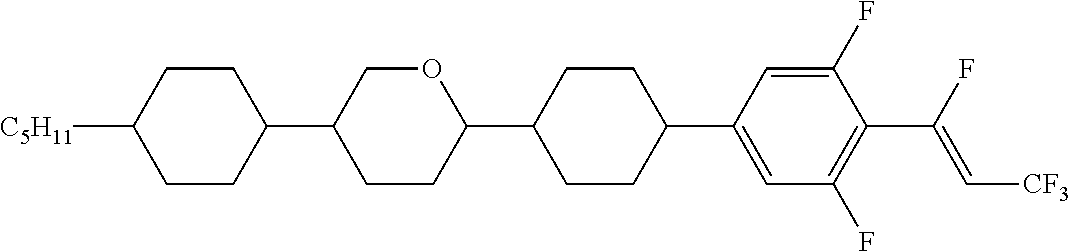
C1CC(C2CCC(C3CCC(C4=CC(F)=C(C(F)=C[CF3])C(F)=C4)CC3)OC2)CCC1[C5H11]
